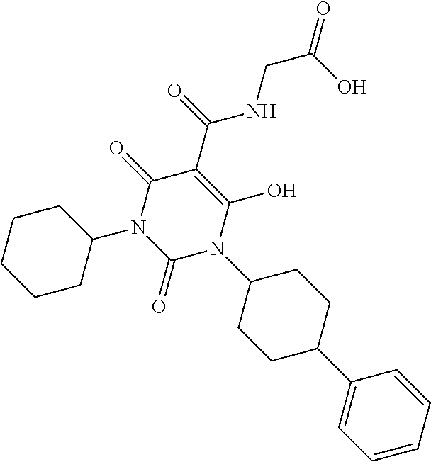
C1CC(N2C(=O)N(C3CCC(C4=CC=CC=C4)CC3)C(O)=C(C(=O)NCC(=O)O)C2=O)CCC1
